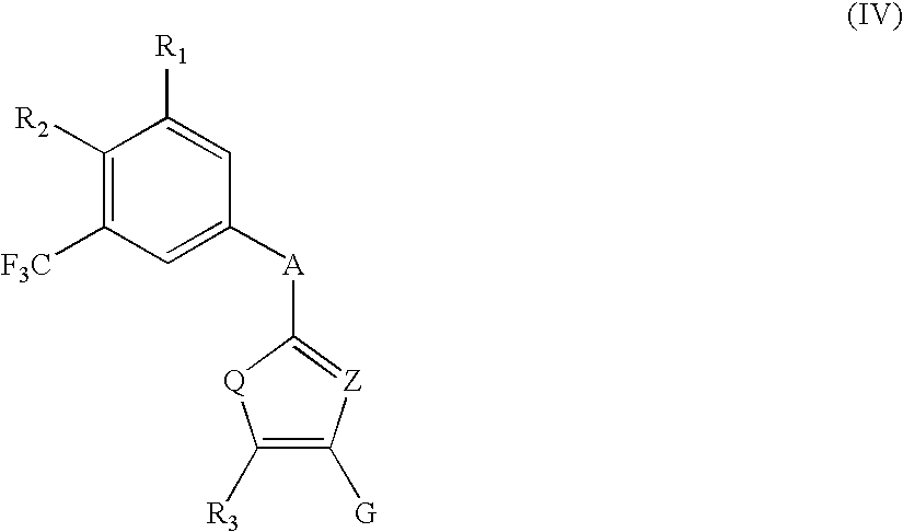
C1([R2])=C([F3C])C=C([A]C2=[Z]C([G])=C([R3])[Q]2)C=C1[R1]
